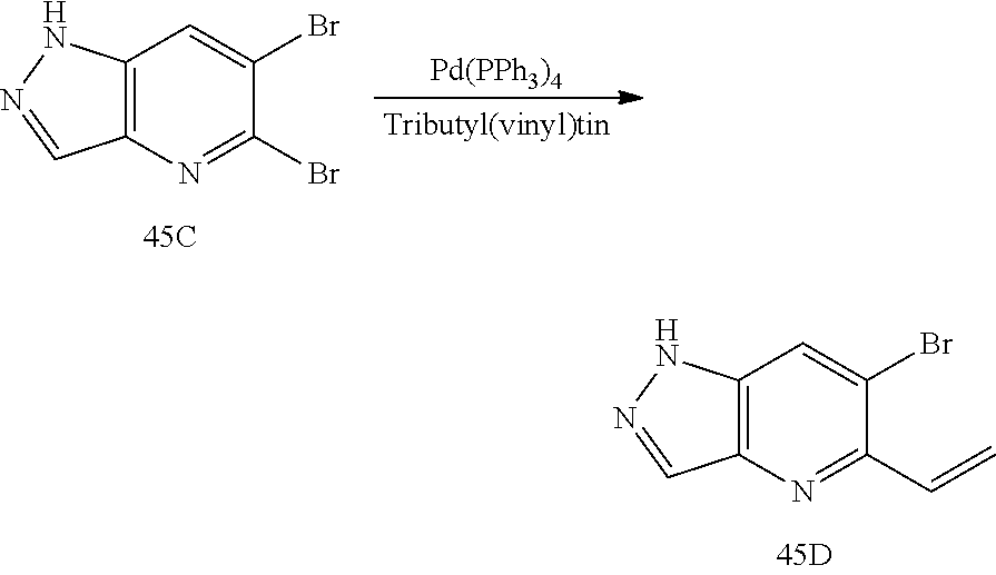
[Pd(PPh3)4].C12=C(N=C(Br)C(Br)=C1)C=NN2.C12=C(N=C(C=C)C(Br)=C1)C=NN2
